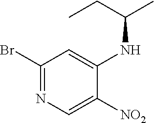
C1(Br)=NC=C([NO2])C(NC(C)CC)=C1
